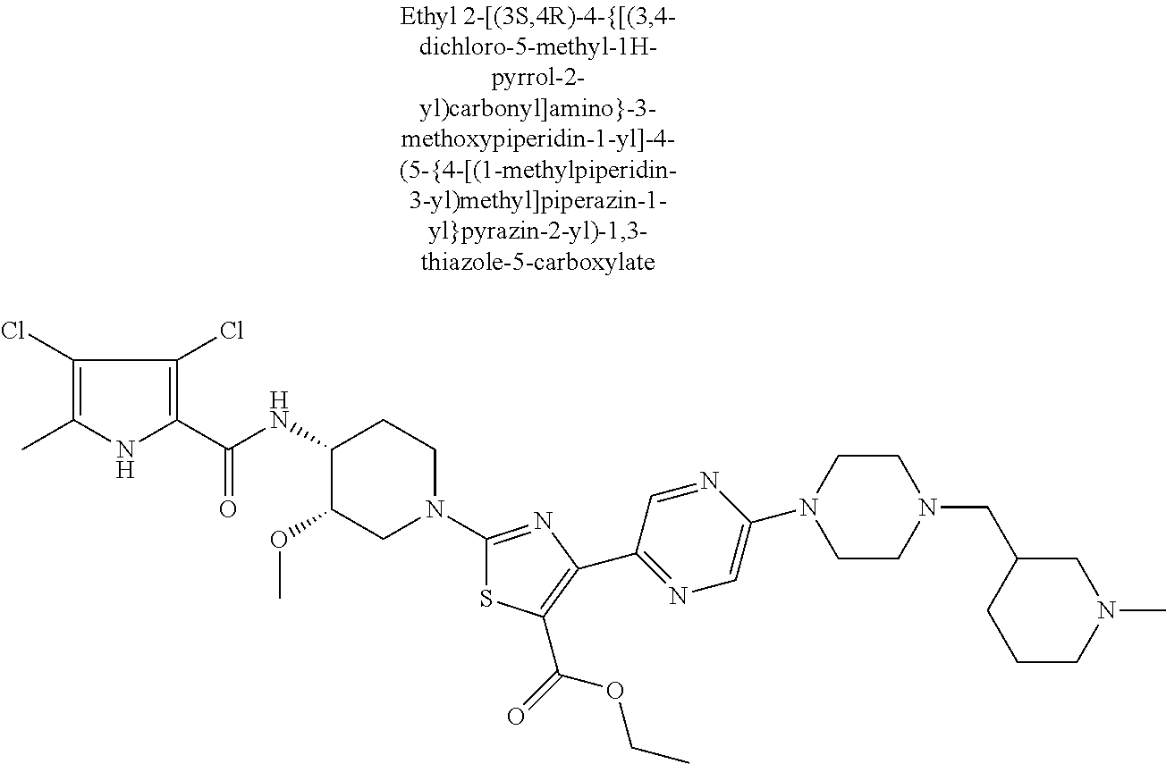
C1(Cl)=C(C)NC(C(NC2C(OC)CN(C3=NC(C4=NC=C(N5CCN(CC6CCCN(C)C6)CC5)N=C4)=C(C(=O)OCC)S3)CC2)=O)=C1Cl
